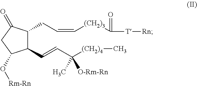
C1(C=CC([(CH2)4]C)(C)[O-Rm-Rn])C(CC=C[(CH2)3]C([T][Rn])=O)C(=O)CC1O[Rm-Rn]
